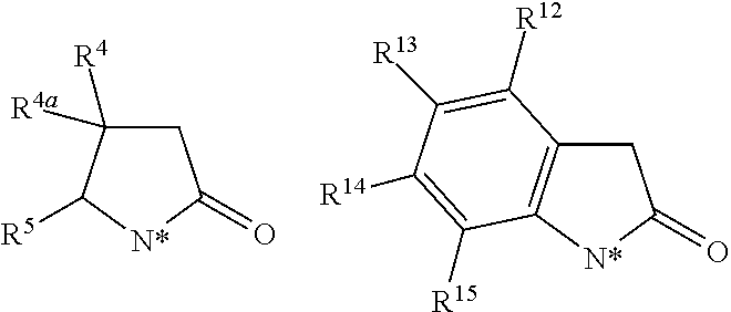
C1C([R4a])([R4])C([R5])[N*]C1=O.C1C2=C([N*]C1=O)C([R15])=C([R14])C([R13])=C2[R12]
